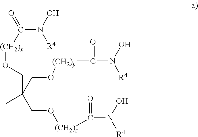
N(O)([R4])C(=O)[(CH2)x]OCC(C)(CO[(CH2)z]C(N(O)[R4])=O)CO[(CH2)y]C(N(O)[R4])=O
